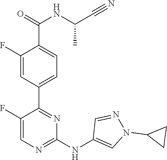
C1(C2=NC(NC3=CN(C4CC4)N=C3)=NC=C2F)=CC=C(C(NC(C#N)C)=O)C(F)=C1
